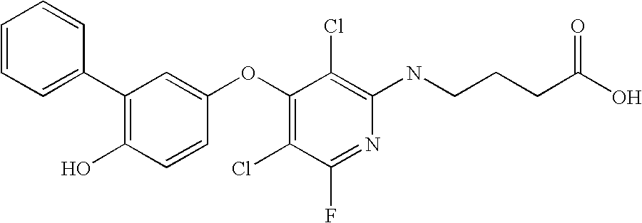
OC1=C(C2=CC=CC=C2)C=C(OC2=C(Cl)C(F)=NC(NCCCC(O)=O)=C2Cl)C=C1
